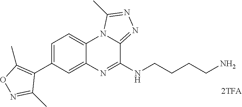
C1=C(C2=C(C)ON=C2C)C=C2C(=C1)N1C(=NN=C1C)C(NCCCCN)=N2
